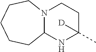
N12C(CCCCC1)NC([D])(C)CC2
